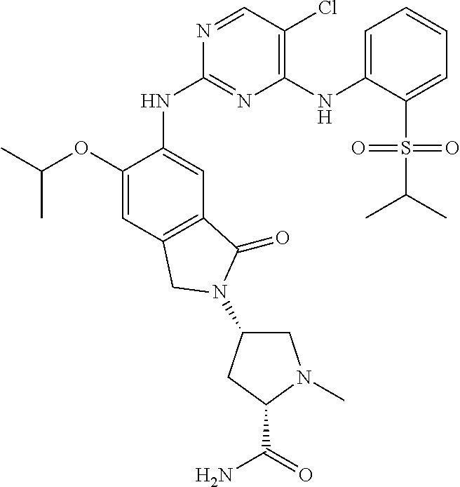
C1(OC(C)C)=CC2=C(C=C1NC1=NC(NC3=CC=CC=C3S(C(C)C)(=O)=O)=C(Cl)C=N1)C(=O)N(C1CN(C)C(C(=O)N)C1)C2
